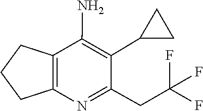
C1(C2CC2)=C(N)C2=C(N=C1CC(F)(F)F)CCC2
